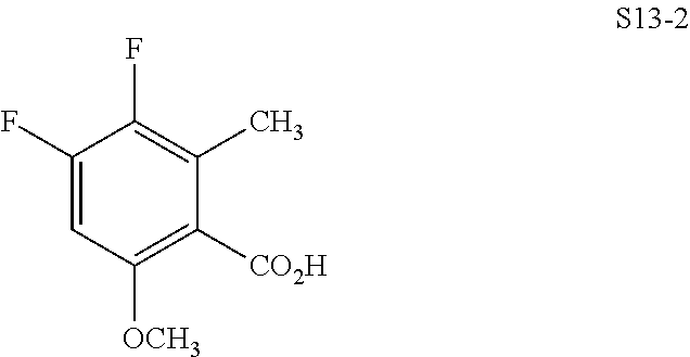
C1(F)=CC([OCH3])=C([CO2H])C(C)=C1F
